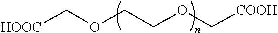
O(CCOC[COOH])C[HOOC]
